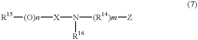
[(R14)m]([Z])N([R16])[X][(O)n][R15]
